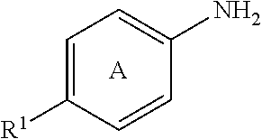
C1=C([R1])C=CC(N)=C1.[A]
